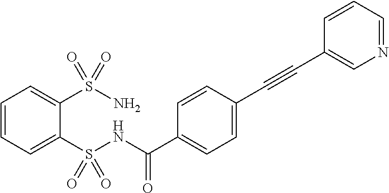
C1=CC=C(S(NC(C2=CC=C(C#CC3=CN=CC=C3)C=C2)=O)(=O)=O)C(S(N)(=O)=O)=C1
